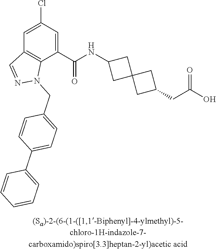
C1=C(Cl)C=C(C(NC2CC3(C2)CC(CC(O)=O)C3)=O)C2=C1C=NN2CC1=CC=C(C2=CC=CC=C2)C=C1
